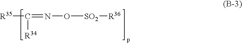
[R35]C(=NO[SO2][R36])[R34]
